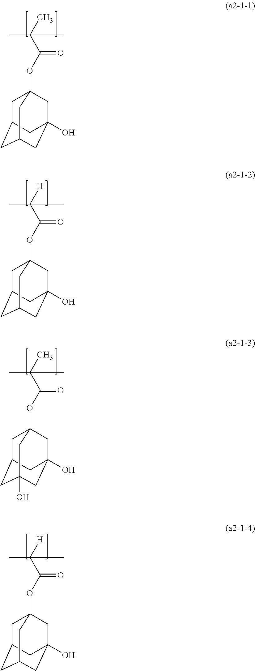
CC(C)(C)C(OC12CC3CC(CC(O)(C1)C3)C2)=O.CC(C)([H])C(OC12CC3CC(CC(O)(C1)C3)C2)=O.CC(C)(C)C(OC12CC3CC(O)(CC(O)(C1)C3)C2)=O.CC(C)([H])C(OC12CC3CC(CC(O)(C1)C3)C2)=O
